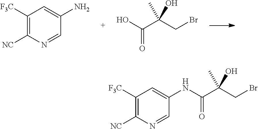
C1([F3C])=C([NC])N=CC(N)=C1.OC(C(CBr)(C)O)=O.C(C(CBr)(C)O)(=O)NC1=CC([F3C])=C([NC])N=C1
